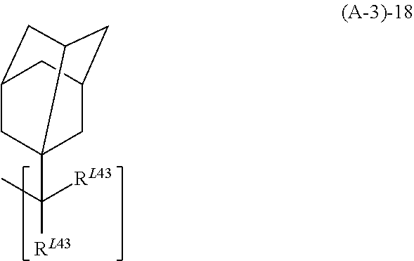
C([RL43])([RL43])(C)C12CC3CC1CC(C2)C3
